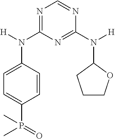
N1=C(N(C2=CC=C(P(=O)(C)C)C=C2)[H])N=C(N([H])C2CCCO2)N=C1
